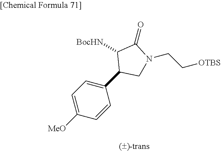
[BocHN]C1C(C2=CC=C([MeO])C=C2)CN(CC[OTBS])C1=O
